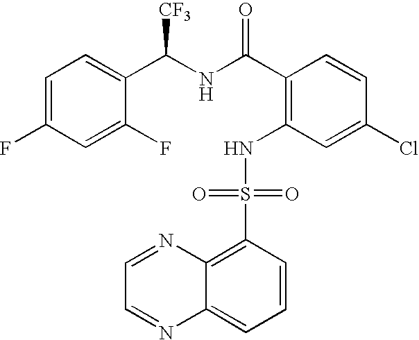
C(C1=C(NS(C2=C3C(=CC=C2)N=CC=N3)(=O)=O)C=C(Cl)C=C1)(=O)NC(C1=CC=C(F)C=C1F)[CF3]
